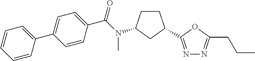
C1(C2=CC=CC=C2)=CC=C(C(=O)N(C2CCC(C3=NN=C(CCC)O3)C2)C)C=C1
